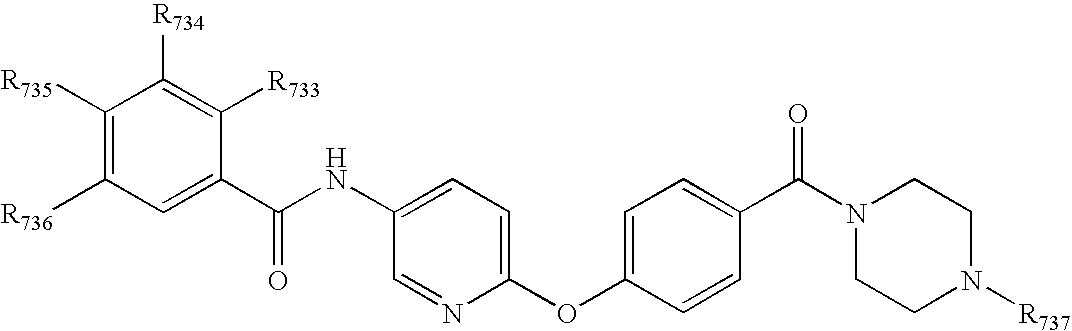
C1([R735])=C([R736])C=C(C(NC2=CC=C(OC3=CC=C(C(N4CCN([R737])CC4)=O)C=C3)N=C2)=O)C([R733])=C1[R734]
